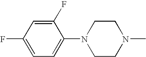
C1(F)=CC(F)=CC=C1N1CCN(C)CC1
